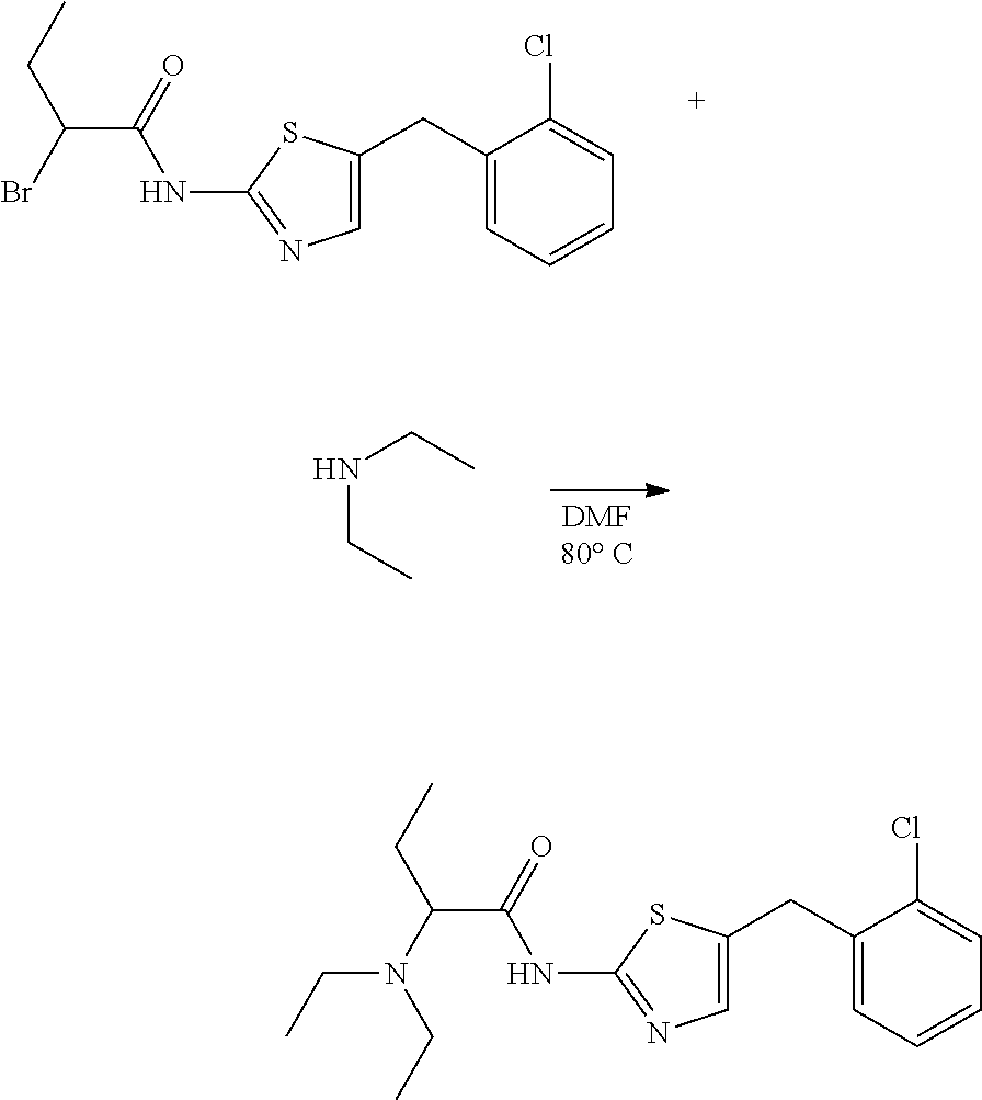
C(C)C(Br)C(=O)NC1=NC=C(CC2=CC=CC=C2Cl)S1.N(CC)CC.C(C)C(N(CC)CC)C(=O)NC1=NC=C(CC2=CC=CC=C2Cl)S1
